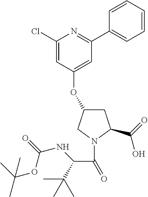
C1(OC2=CC(C3=CC=CC=C3)=NC(Cl)=C2)CC(C(=O)O)N(C(C(C(C)(C)C)NC(OC(C)(C)C)=O)=O)C1
